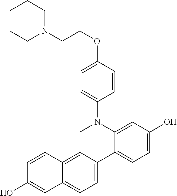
C1=C(O)C=C(N(C)C2=CC=C(OCCN3CCCCC3)C=C2)C(C2=CC=C3C(=C2)C=CC(O)=C3)=C1
